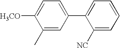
C1(C)=CC(C2=CC=CC=C2[NC])=CC=C1[H3CO]
